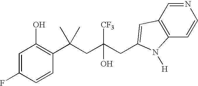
C1=C(F)C=CC(C(CC(CC2=CC3=C(C=CN=C3)N2[H])([CF3])O)(C)C)=C1O
